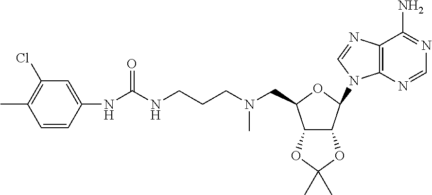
C12=C(N=CN=C1N)N(C1C3C(C(CN(CCCNC(NC4=CC(Cl)=C(C)C=C4)=O)C)O1)OC(C)(C)O3)C=N2
